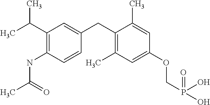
C1=C(CC2=C(C)C=C(OCP(=O)(O)O)C=C2C)C=CC(NC(=O)C)=C1C(C)C
